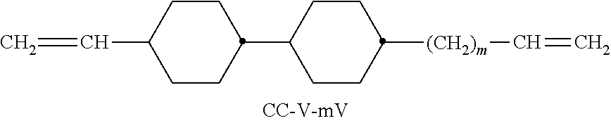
C1CC(C2CCC([(CH2)m]C=C)CC2)CCC1C=C
